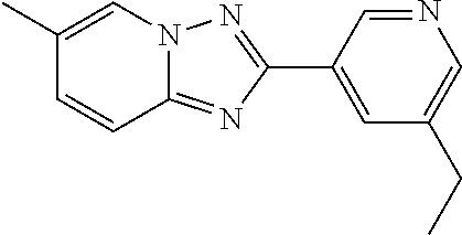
C1(C2=CC(CC)=CN=C2)=NN2C(=N1)C=CC(C)=C2
